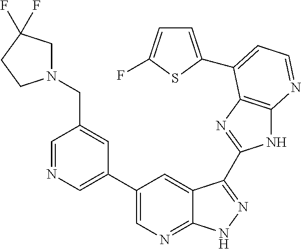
C1=NC=C(C2=CN=C3C(=C2)C(C2=NC4=C(N2)N=CC=C4C2=CC=C(F)S2)=NN3)C=C1CN1CC(F)(F)CC1
